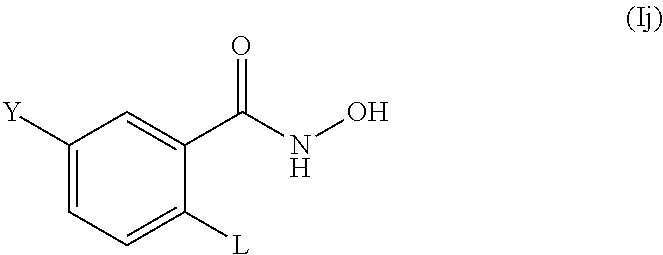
C1([Y])=CC=C([L])C(C(NO)=O)=C1
